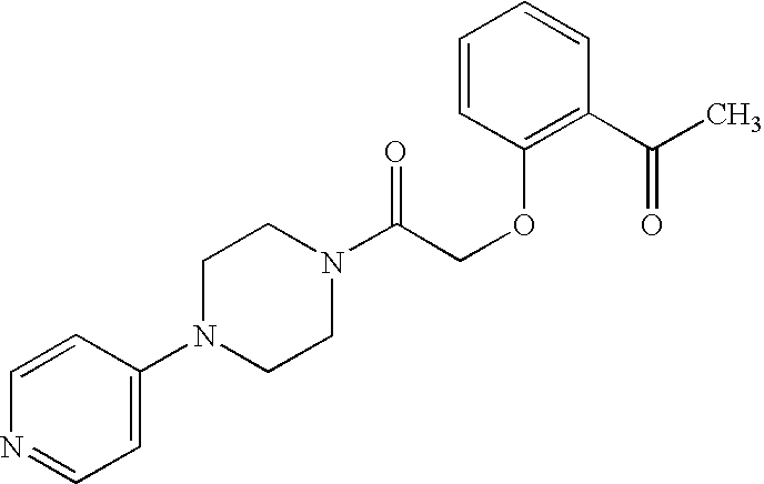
C1(N2CCN(C(COC3=C(C(C)=O)C=CC=C3)=O)CC2)=CC=NC=C1
